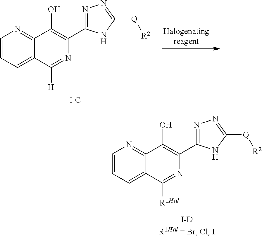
C1=CC=C2C(=N1)C(O)=C(C1=NN=C([Q][R2])N1)N=C2[R1Hal].C1=CC=C2C(=N1)C(O)=C(C1=NN=C([Q][R2])N1)N=C2[H].[I-C]
